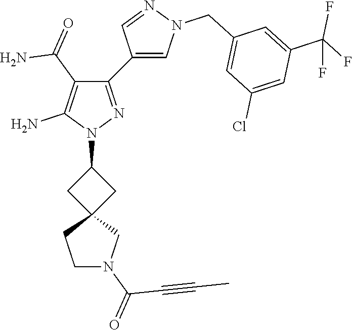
C12(CC(N3N=C(C4=CN(CC5=CC(Cl)=CC(C(F)(F)F)=C5)N=C4)C(C(=O)N)=C3N)C1)CCN(C(=O)C#CC)C2
